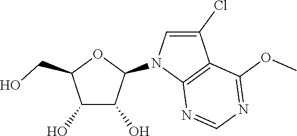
C1(O)C(O)C(N2C3=C(C(Cl)=C2)C(OC)=NC=N3)OC1CO
